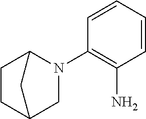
C1=CC=CC(N2C3CCC(C2)C3)=C1N
